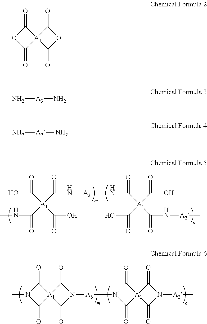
OC([A1](C(O)=O)(C(N[A3]NC([A1](C(N[A2]C)=O)(C(O)=O)C(O)=O)=O)=O)C(NC)=O)=O.C1(=O)N(C)C(=O)[A1]12C(=O)N([A3]N1C(=O)[A1]3(C1=O)C(=O)N([A2]C)C3=O)C2=O.C1(=O)OC(=O)[A1]12C(=O)OC2=O.N[A3]N.N[A2]N
